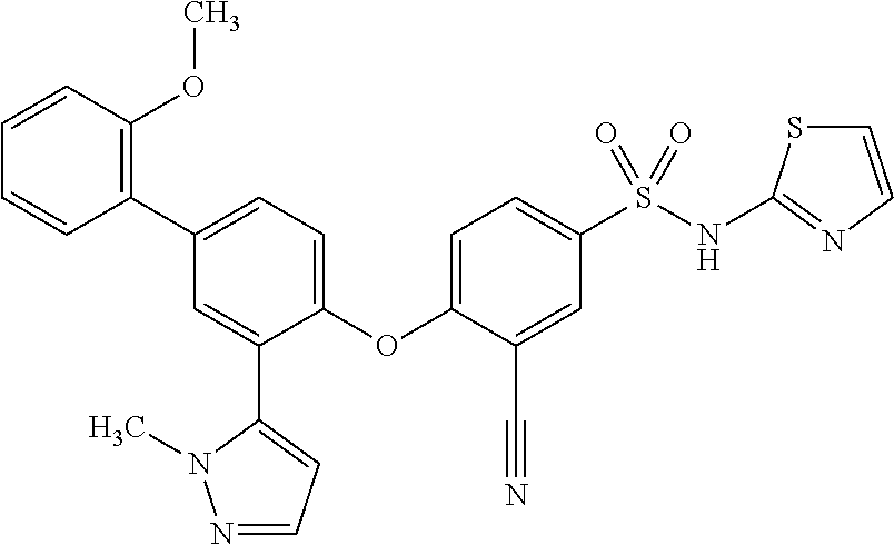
C1(OC2=CC=C(S(NC3=NC=CS3)(=O)=O)C=C2C#N)=CC=C(C2=C(OC)C=CC=C2)C=C1C1=CC=NN1C
